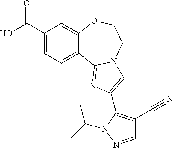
C1(C(O)=O)=CC=C2C(=C1)OCCN1C2=NC(C2=C(C#N)C=NN2C(C)C)=C1
